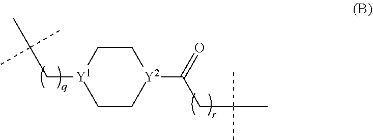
C1C[Y2](C(=O)CC(C)(C)C)CC[Y1]1CC(C)(C)C
